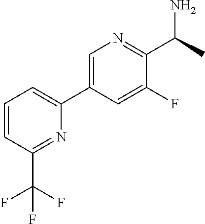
C1=CC(C(F)(F)F)=NC(C2=CN=C(C(N)C)C(F)=C2)=C1
